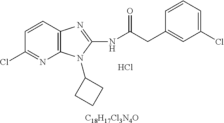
[C18H17Cl3N4O].C1=CC2=C(N=C1Cl)N(C1CCC1)C(NC(CC1=CC(Cl)=CC=C1)=O)=N2.Cl
